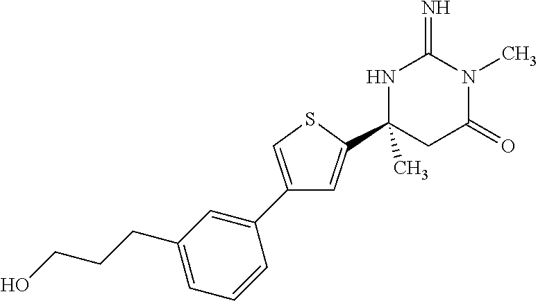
C1(C2=CC(CCCO)=CC=C2)=CSC(C2(C)CC(=O)N(C)C(=N)N2)=C1
